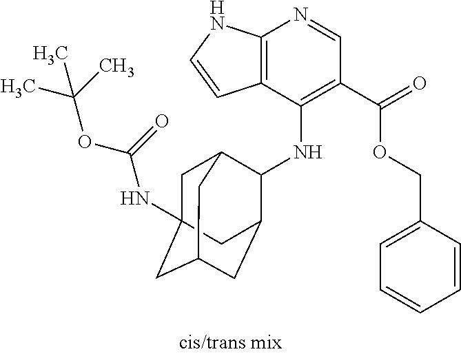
C12=C(C(NC3C4CC5CC(NC(OC(C)(C)C)=O)(CC3C5)C4)=C(C(=O)OCC3=CC=CC=C3)C=N1)C=CN2
